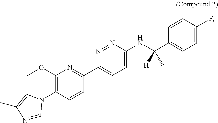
C1=C(F)C=CC(C(NC2=CC=C(C3=NC(OC)=C(N4C=NC(C)=C4)C=C3)N=N2)([H])C)=C1
